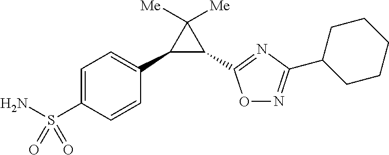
C1=C(S(N)(=O)=O)C=CC(C2C(C3=NC(C4CCCCC4)=NO3)C2([Me])[Me])=C1
